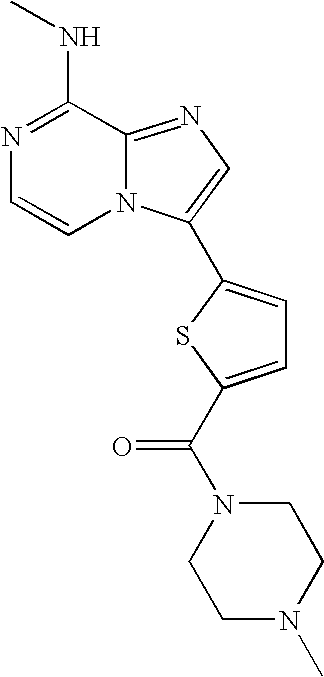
N1=C2N(C(C3=CC=C(C(=O)N4CCN(C)CC4)S3)=C1)C=CN=C2NC
